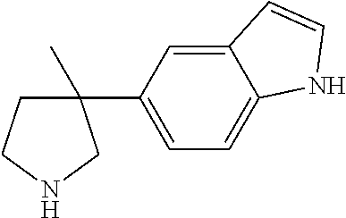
C1(C2=CC=C3C(=C2)C=CN3)(C)CCNC1
